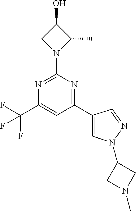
N1=C(N2C(C)C(O)C2)N=C(C2=CN(C3CN(C)C3)N=C2)C=C1C(F)(F)F
